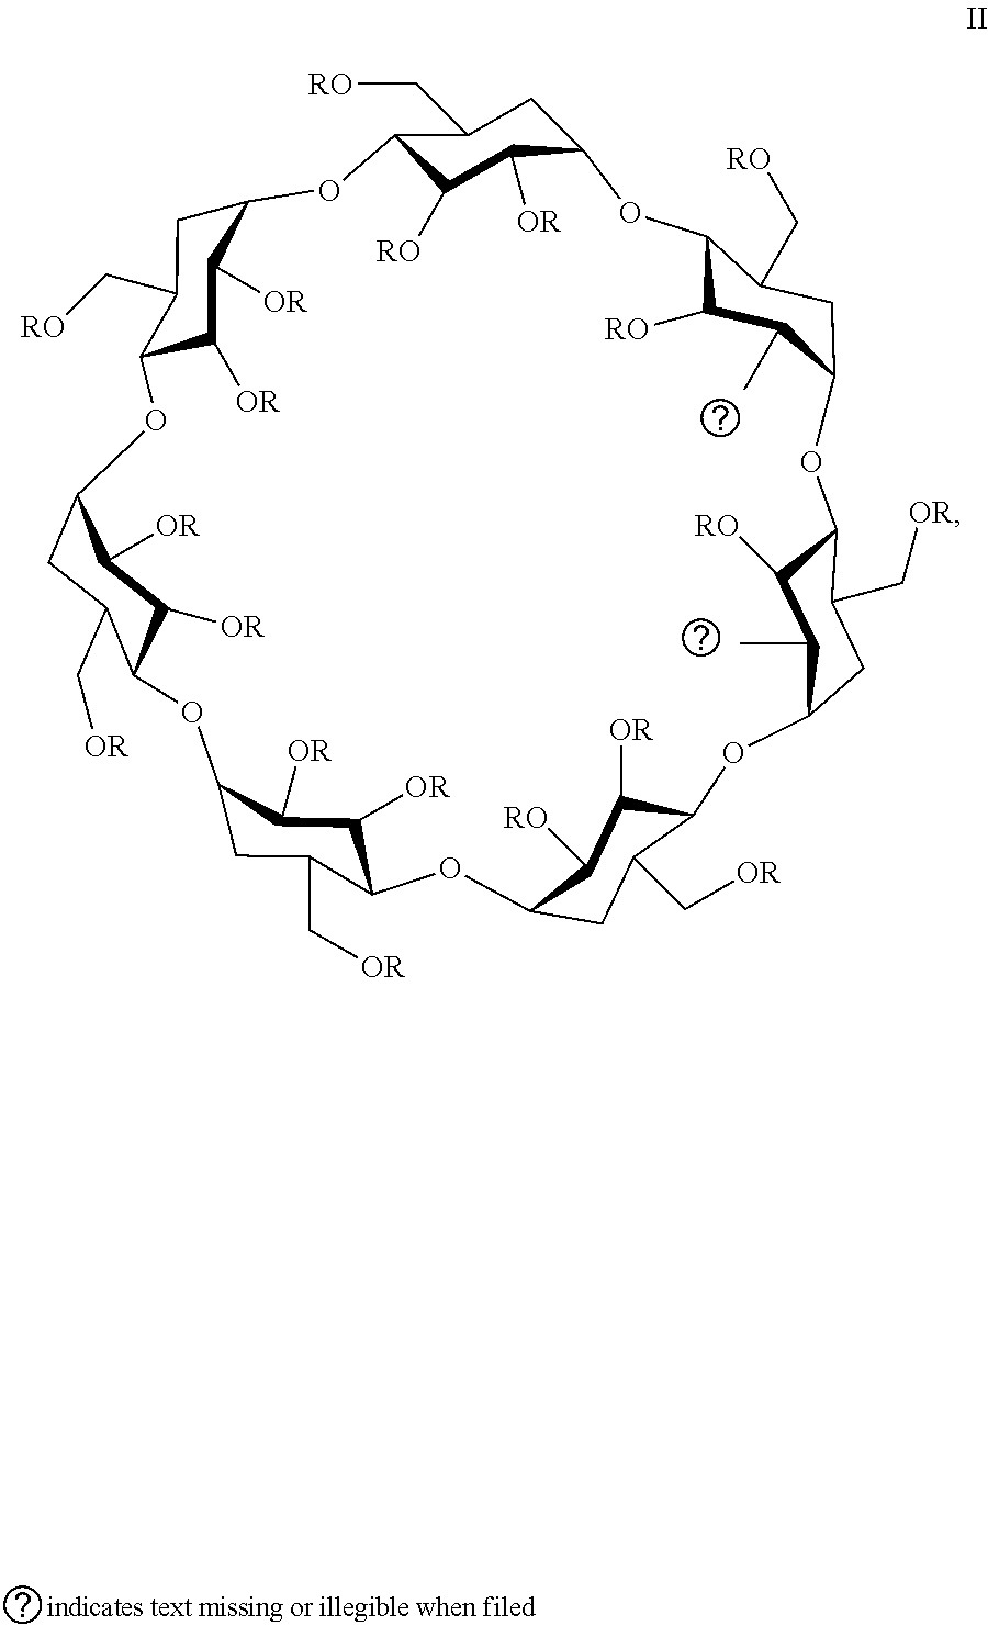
C12C([RO])C(C)C(CC1C[RO])OC1C([RO])C(C)C(CC1C[OR])OC1C([OR])C([RO])C(CC1C[OR])OC1C([OR])C([OR])C(CC1C[OR])OC1C([OR])C([OR])C(CC1C[OR])OC1C([OR])C([OR])C(CC1C[RO])OC1C([RO])C([OR])C(O2)CC1C[RO]
